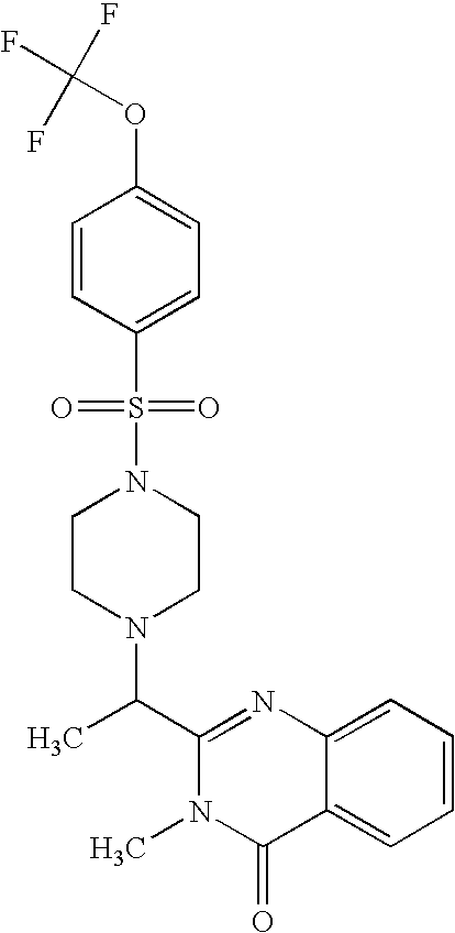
N1(S(=O)(C2=CC=C(OC(F)(F)F)C=C2)=O)CCN(C(C2=NC3=CC=CC=C3C(=O)N2C)C)CC1
